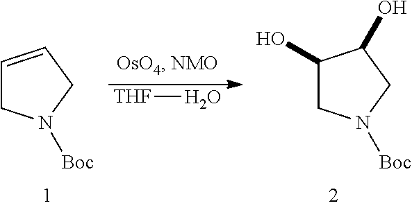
C1=CCN([Boc])C1.C1(O)CN([Boc])CC1O.[THF]O
